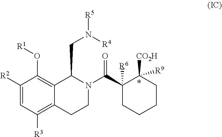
N([R5])([R4])CC1C2=C(O[R1])C([R2])=CC([R3])=C2CCN1C(C1([R6])CCCCC1([R9])[CO2H])=O
